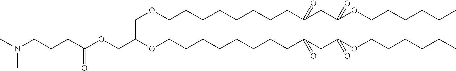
C(OCCCCCCCCC(CC(OCCCCCC)=O)=O)C(OCCCCCCCCC(CC(OCCCCCC)=O)=O)COC(CCCN(C)C)=O
